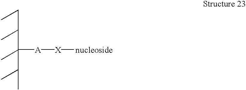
C(C(C)C(C)(C(C)C)[A][X][nucleoside])C
